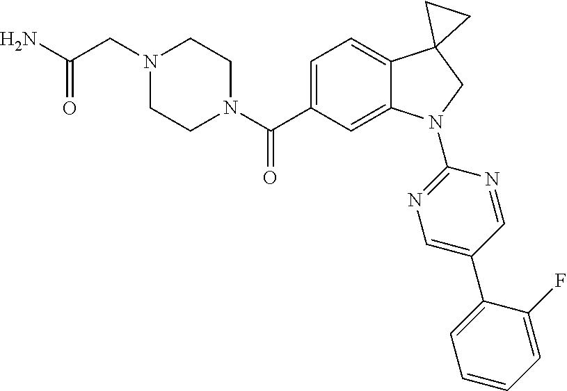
N1(C(C2=CC=C3C(=C2)N(C2=NC=C(C4=CC=CC=C4F)C=N2)CC32CC2)=O)CCN(CC(N)=O)CC1
